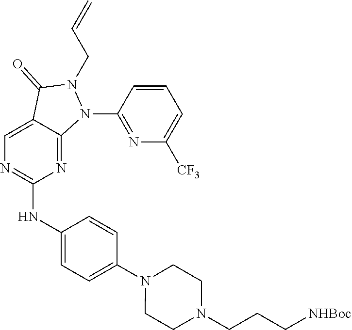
C1=C2C(=NC(NC3=CC=C(N4CCN(CCC[NHBoc])CC4)C=C3)=N1)N(C1=NC([CF3])=CC=C1)N(CC=C)C2=O
